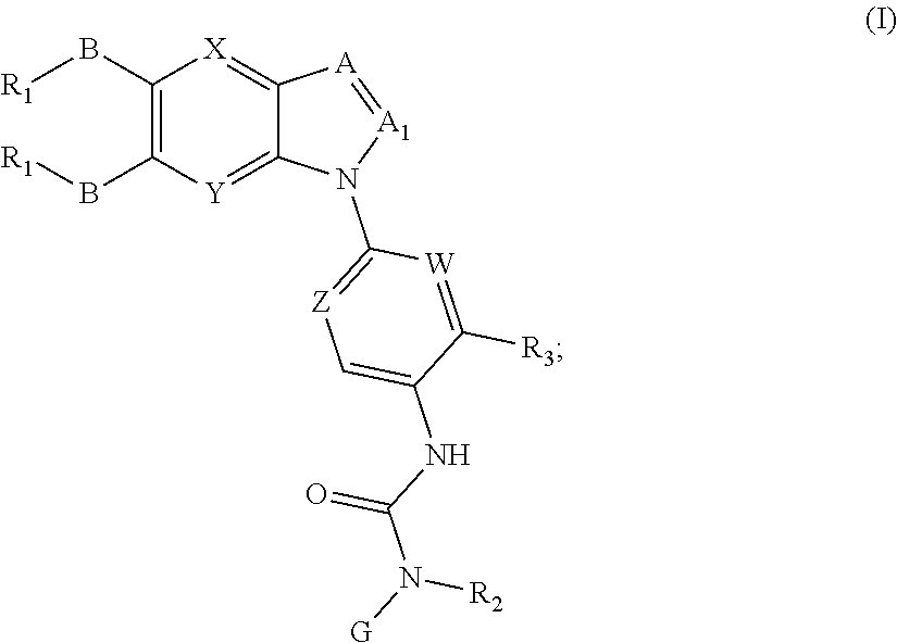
C1(B[R1])=C(B[R1])[Y]=C2C(=[X]1)[A]=[A1]N2C1=[Z]C=C(NC(=O)N([R2])[G])C([R3])=[W]1
